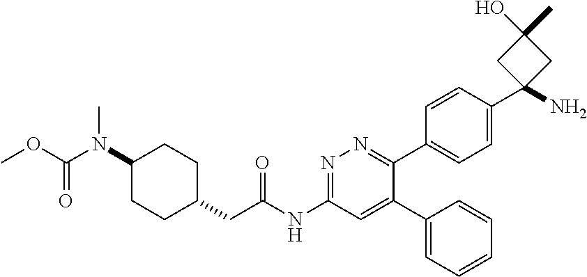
C1=CC(C2(N)CC(C)(O)C2)=CC=C1C1=NN=C(NC(CC2CCC(N(C)C(OC)=O)CC2)=O)C=C1C1=CC=CC=C1
